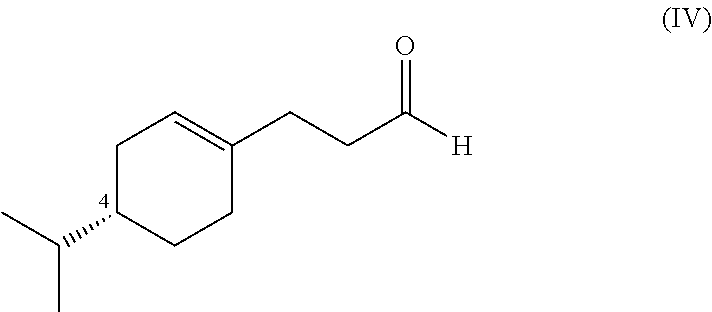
C1C(C(C)C)CCC(CCC([H])=O)=C1
